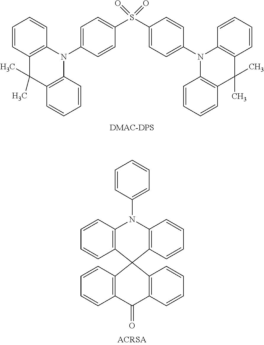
C1=CC(N2C3=C(C=CC=C3)C3(C4=C2C=CC=C4)C2=C(C(=O)C4=C3C=CC=C4)C=CC=C2)=CC=C1.C1=C(N2C3=C(C=CC=C3)C(C)(C)C3=C2C=CC=C3)C=CC(S(C2=CC=C(N3C4=C(C=CC=C4)C(C)(C)C4=C3C=CC=C4)C=C2)(=O)=O)=C1
